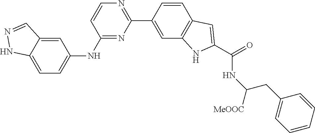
C1(NC2=NC(C3=CC4=C(C=C3)C=C(C(=O)NC([MeOOC])CC3=CC=CC=C3)N4)=NC=C2)=CC=C2C(=C1)C=NN2
